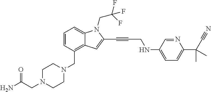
C1=CC(CN2CCN(CC(=O)N)CC2)=C2C(=C1)N(CC(F)(F)F)C(C#CCNC1=CC=C(C(C#N)(C)C)N=C1)=C2
